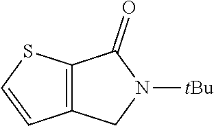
C1=CC2=C(S1)C(=O)N([tBu])C2
